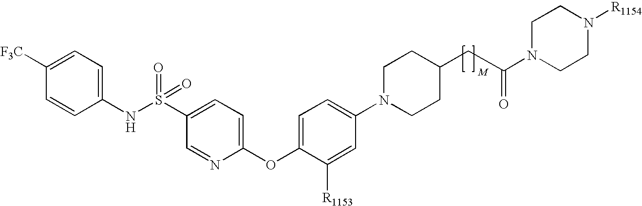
O(C1=CC=C(N2CCC(CC(N3CCN([R1154])CC3)=O)CC2)C=C1[R1153])C1=CC=C(S(NC2=CC=C([F3C])C=C2)(=O)=O)C=N1
